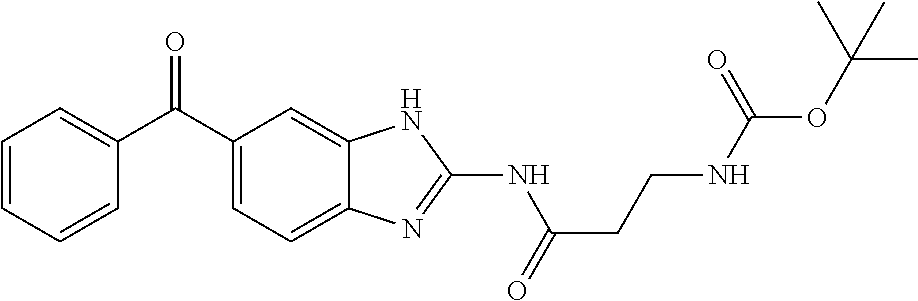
C1=CC=CC(C(C2=CC=C3C(=C2)NC(NC(CCNC(OC(C)(C)C)=O)=O)=N3)=O)=C1
